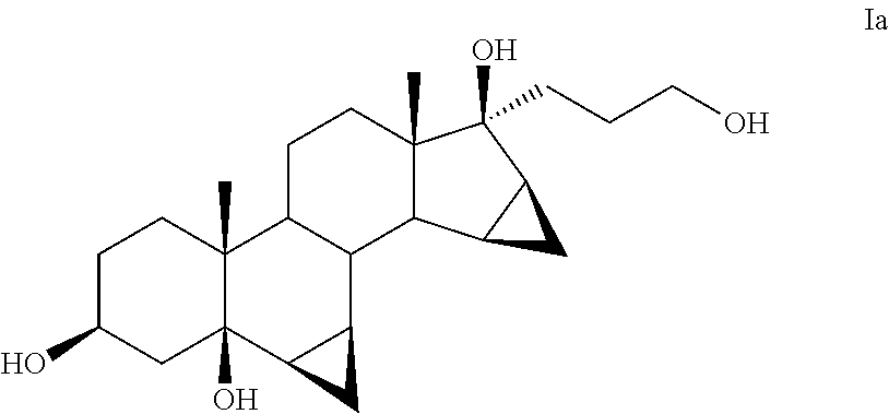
C1C(O)CC2(O)C(C)(C1)C1C(C3C2C3)C2C(C)(CC1)C(O)(CCCO)C1C2C1
